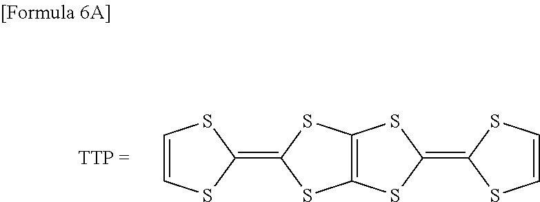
C1=CSC(=C2SC3=C(SC(=C4SC=CS4)S3)S2)S1
